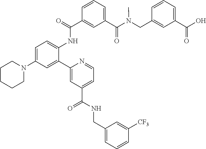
C1=C(N2CCCCC2)C=C(C2=CC(C(NCC3=CC=CC([CF3])=C3)=O)=CC=N2)C(NC(C2=CC(C(N(CC3=CC(C(=O)O)=CC=C3)C)=O)=CC=C2)=O)=C1
